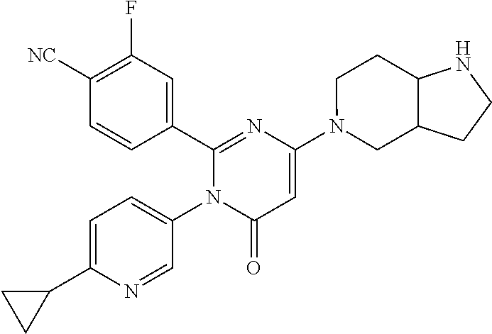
C1(C2=CC(F)=C([CN])C=C2)=NC(N2CC3C(CC2)NCC3)=CC(=O)N1C1=CC=C(C2CC2)N=C1
